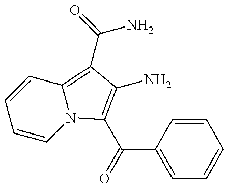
C1=CN2C(=C(C(N)=O)C(N)=C2C(C2=CC=CC=C2)=O)C=C1
